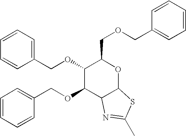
C1(OCC2=CC=CC=C2)C(OCC2=CC=CC=C2)C2C(OC1COCC1=CC=CC=C1)SC(C)=N2
